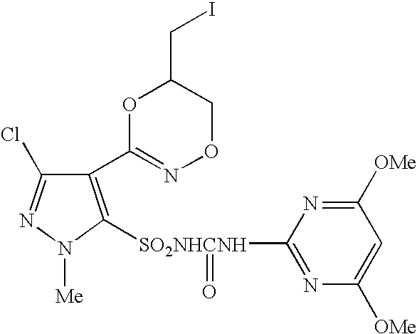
C1(C2=NOCC(CI)O2)=C([SO2NHCNH](=O)C2=NC([OMe])=CC([OMe])=N2)N([Me])N=C1Cl
